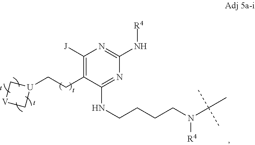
C1([J])=C(CC[U]2C[V]C2)C(NCCCCN(C(C)(C)C)[R4])=NC(N[R4])=N1
